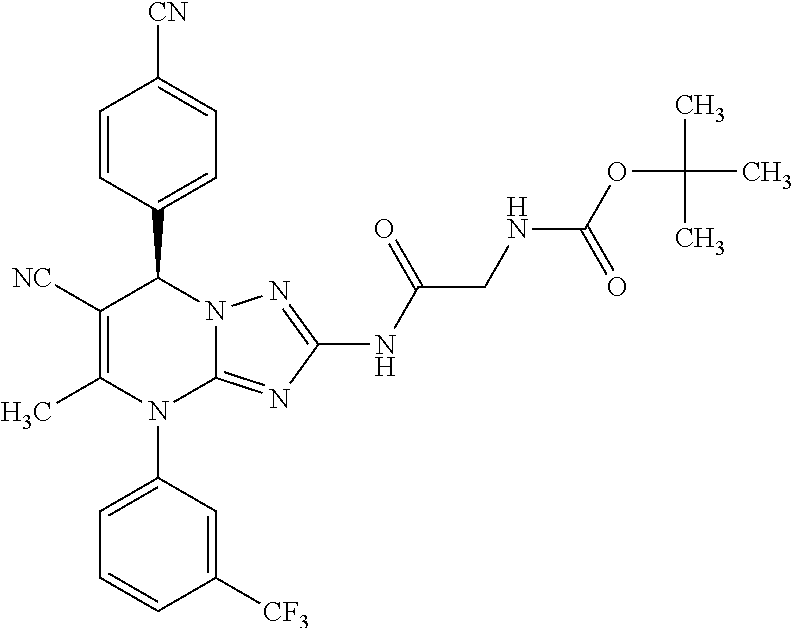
C1=CC(C2C([NC])=C(C)N(C3=CC=CC([CF3])=C3)C3=NC(NC(CNC(OC(C)(C)C)=O)=O)=NN23)=CC=C1[CN]
